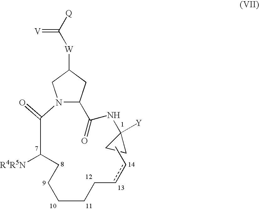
N1(C(C(CCCCCccC)[R4R5N])=O)C(C(NC2([Y])CC2)=O)CC([W]C([Q])=[V])C1
